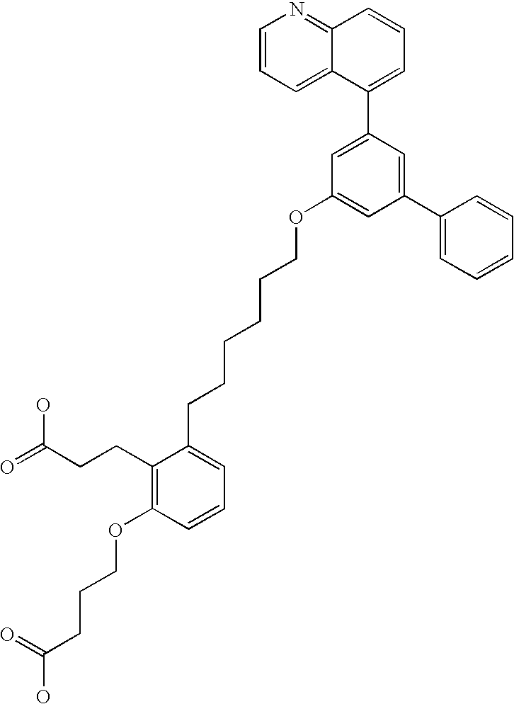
C1(C2=CC(OCCCCCCC3=CC=CC(OCCCC(O)=O)=C3CCC(=O)O)=CC(C3=CC=CC=C3)=C2)=CC=CC2=NC=CC=C12
